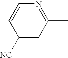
C1([NC])=CC(C)=NC=C1
